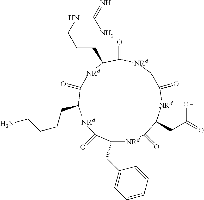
C1(CC2=CC=CC=C2)[NRd]C(=O)C(CC(=O)O)[NRd]C(=O)C[NRd]C(=O)C(CCCNC(=N)N)[NRd]C(=O)C(CCCCN)[NRd]C1=O
